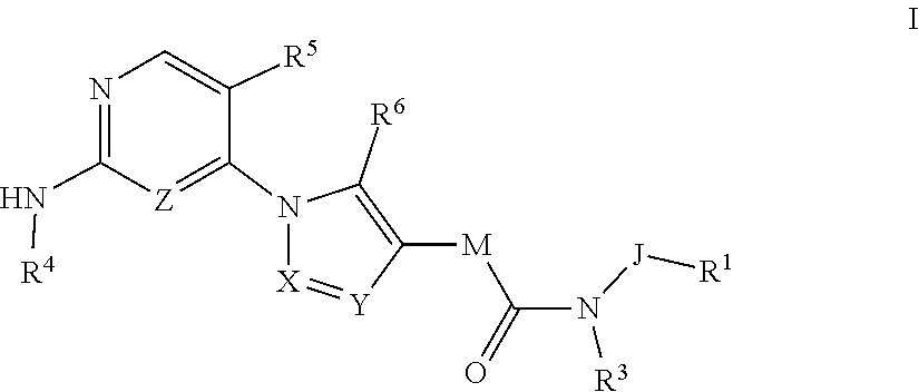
N([J][R1])(C([M]C1=C([R6])N(C2=[Z]C(N[R4])=NC=C2[R5])[X]=[Y]1)=O)[R3]
